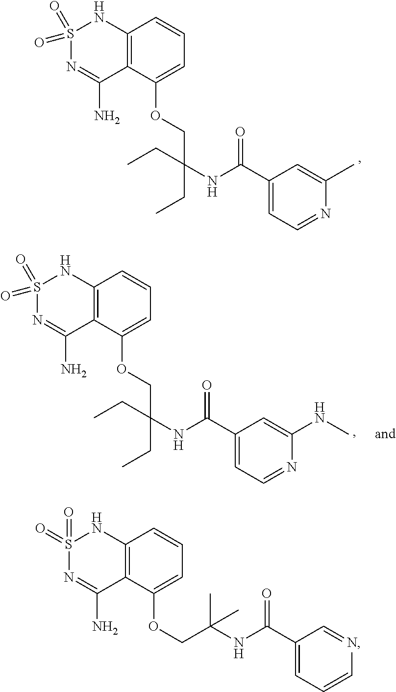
C12=C(C(OCC(NC(=O)C3=CC=NC(C)=C3)(CC)CC)=CC=C1)C(N)=NS(=O)(=O)N2.C12=C(C(OCC(NC(=O)C3=CC=NC(NC)=C3)(CC)CC)=CC=C1)C(N)=NS(=O)(=O)N2.C12=C(C(OCC(NC(C3=CC=CN=C3)=O)(C)C)=CC=C1)C(N)=NS(=O)(=O)N2
